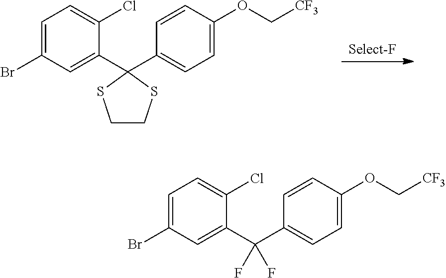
C1=C(Br)C=C(C2(C3=CC=C(OC[CF3])C=C3)SCCS2)C(Cl)=C1.C1=C(Br)C=C(C(C2=CC=C(OC[CF3])C=C2)(F)F)C(Cl)=C1
